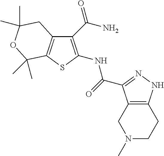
C1(C(N)=O)=C(NC(=O)C2=NNC3=C2CN(C)CC3)SC2=C1CC(C)(C)OC2(C)C
